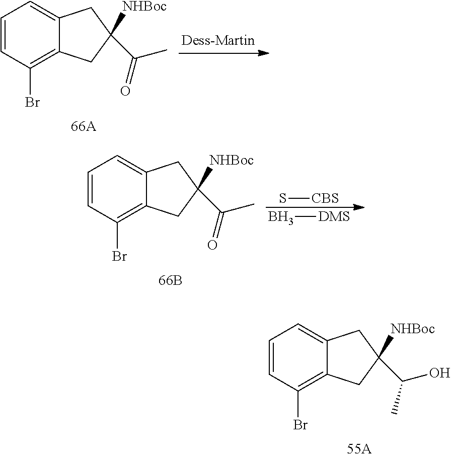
C1=CC(Br)=C2C(=C1)CC([NHBoc])(C(=O)C)C2.C1=CC(Br)=C2C(=C1)CC([NHBoc])(C(=O)C)C2.S[CBS].B[DMS].C1=CC(Br)=C2C(=C1)CC([NHBoc])(C(C)O)C2
